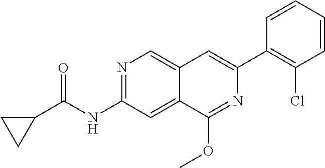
C1C(C(NC2=NC=C3C(=C2)C(OC)=NC(C2=C(Cl)C=CC=C2)=C3)=O)C1
